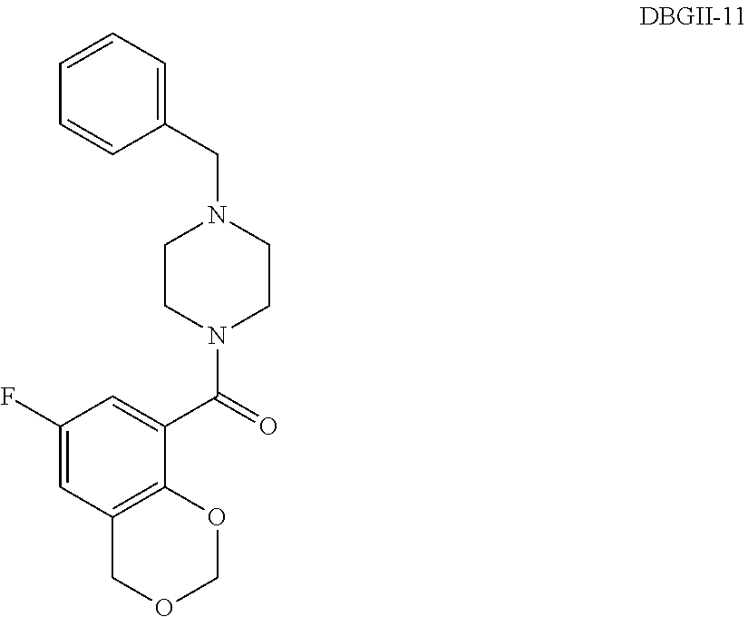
N1(CC2=CC=CC=C2)CCN(C(=O)C2=CC(F)=CC3=C2OCOC3)CC1
